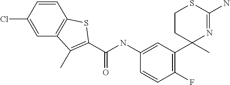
C1=C(NC(=O)C2=C(C)C3=C(C=CC(Cl)=C3)S2)C=CC(F)=C1C1(C)N=C(N)SCC1
